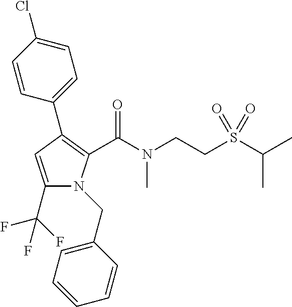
C1(C2=C(C(N(CCS(C(C)C)(=O)=O)C)=O)N(CC3=CC=CC=C3)C(C(F)(F)F)=C2)=CC=C(Cl)C=C1
